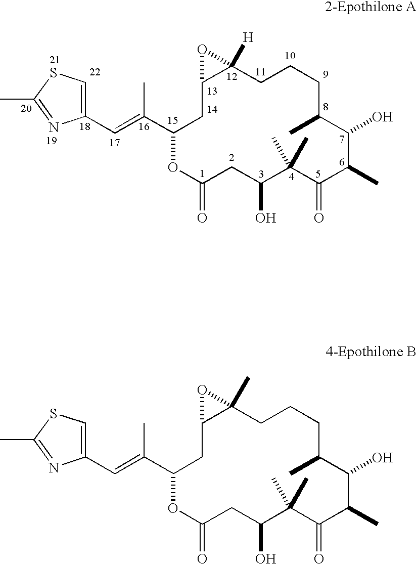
CC1=NC(C=C(C)C2CC3C([H])(CCCC(C)C(O)C(C)C(=O)C(C)(C)C(O)CC(=O)O2)O3)=CS1.CC1=NC(C=C(C)C2CC3C(C)(CCCC(C)C(O)C(C)C(=O)C(C)(C)C(O)CC(=O)O2)O3)=CS1
